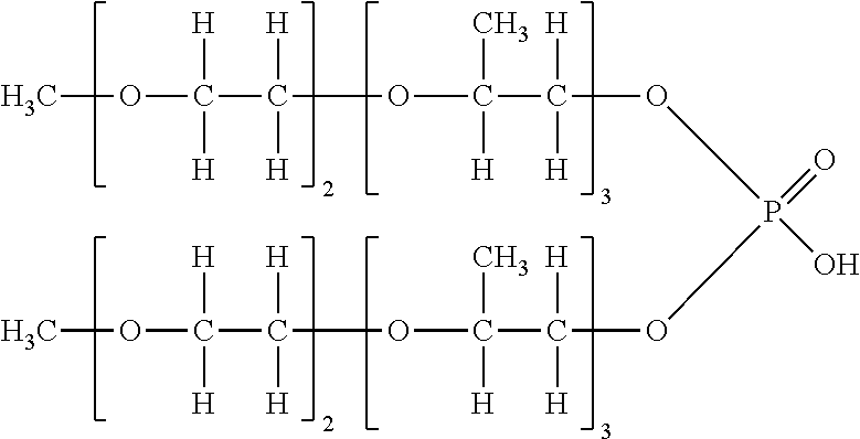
COC(C(OC(C([H])([H])OP(OC(C(OC(C(OC)([H])[H])([H])[H])(C)[H])([H])[H])(O)=O)(C)[H])([H])[H])([H])[H]
